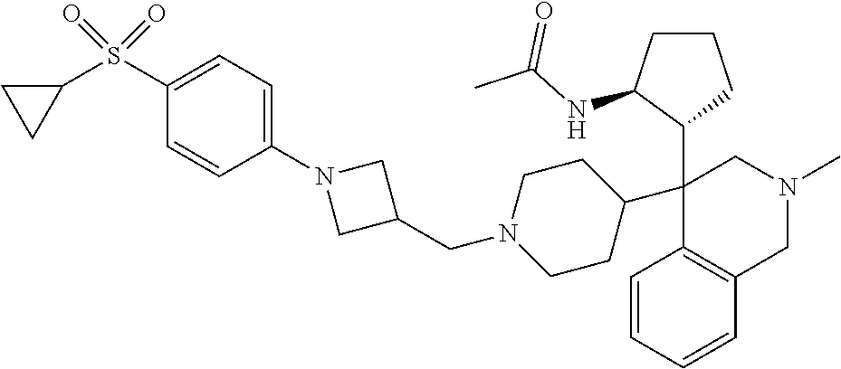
C1=CC=CC2=C1C(C1C(NC(C)=O)CCC1)(C1CCN(CC3CN(C4=CC=C(S(C5CC5)(=O)=O)C=C4)C3)CC1)CN(C)C2
